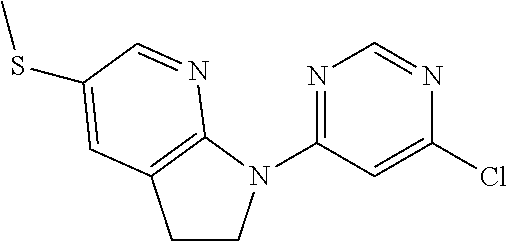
C1CN(C2=NC=NC(Cl)=C2)C2=C1C=C(SC)C=N2
